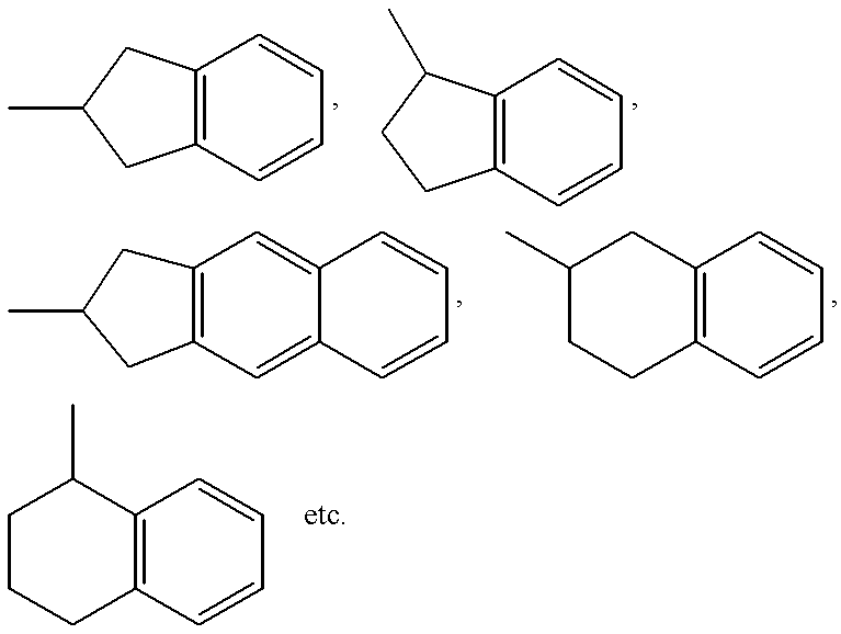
C12=C(CC(C)C1)C=CC=C2.C12=C(C(C)CC1)C=CC=C2.C12=C(CC(C)C1)C=C1C(=C2)C=CC=C1.C1(C)CCC2=C(C1)C=CC=C2.C1CCC2=C(C1C)C=CC=C2
